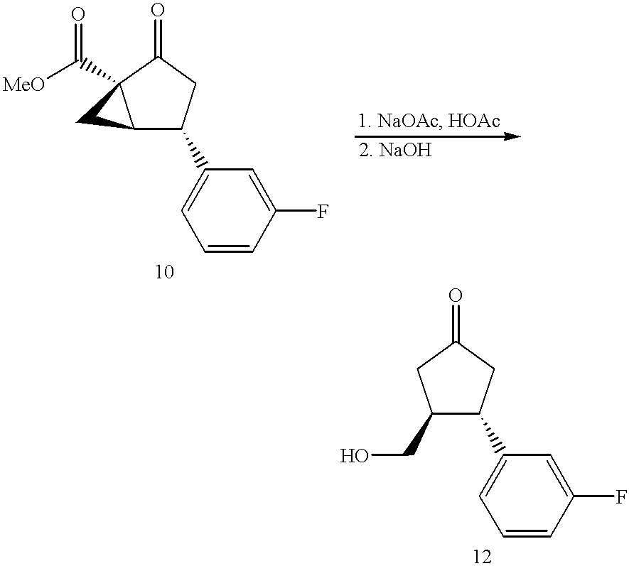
[MeO]C(=O)C12C(C(C3=CC=CC(F)=C3)CC1=O)C2.C1(CO)C(C2=CC=CC(F)=C2)CC(=O)C1
